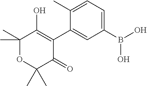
C1(B(O)O)=CC=C(C)C(C2=C(O)C(C)(C)OC(C)(C)C2=O)=C1
